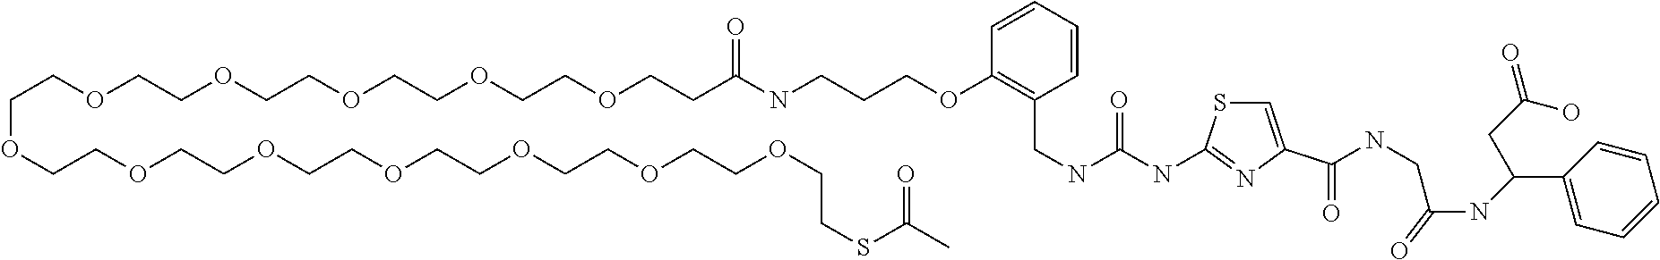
C1=CC=CC(CNC(NC2=NC(C(NCC(NC(C3=CC=CC=C3)CC(O)=O)=O)=O)=CS2)=O)=C1OCCCNC(CCOCCOCCOCCOCCOCCOCCOCCOCCOCCOCCOCCOCCSC(C)=O)=O
